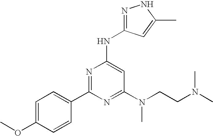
C1=C(OC)C=CC(C2=NC(NC3=NNC(C)=C3)=CC(N(CCN(C)C)C)=N2)=C1
